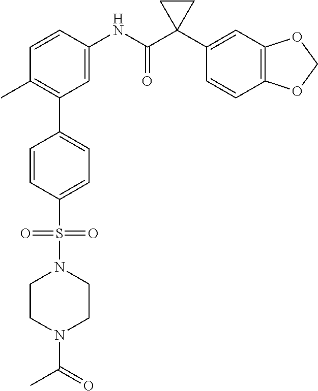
C1(C)=C(C2=CC=C(S(=O)(=O)N3CCN(C(=O)C)CC3)C=C2)C=C(NC(C2(C3=CC4=C(C=C3)OCO4)CC2)=O)C=C1
